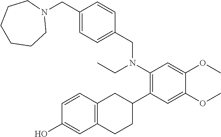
N1(CC2=CC=C(CN(C3=C(C4CC5=C(CC4)C=C(O)C=C5)C=C(OC)C(OC)=C3)CC)C=C2)CCCCCC1
